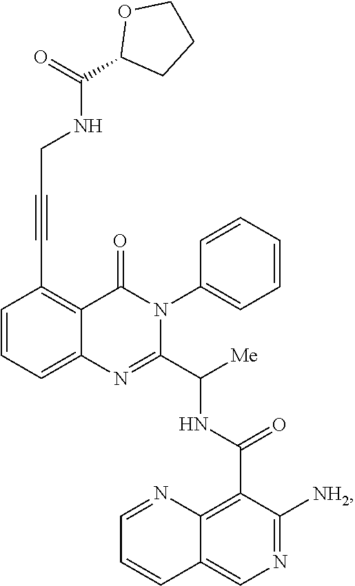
C1=CC=C2C(=C1C#CCNC(C1CCCO1)=O)C(=O)N(C1=CC=CC=C1)C(C([Me])NC(C1=C3C(=CN=C1[NH2])C=CC=N3)=O)=N2
